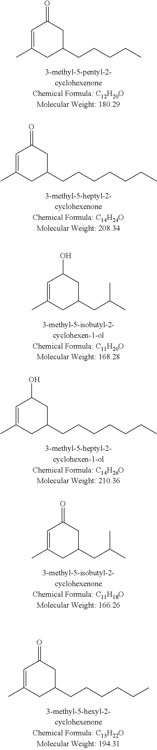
C1=C(C)CC(CCCCC)CC1=O.C1=C(C)CC(CCCCCCC)CC1=O.C1=C(C)CC(CC(C)C)CC1O.C1=C(C)CC(CCCCCCC)CC1O.C1=C(C)CC(CC(C)C)CC1=O.C1=C(C)CC(CCCCCC)CC1=O
